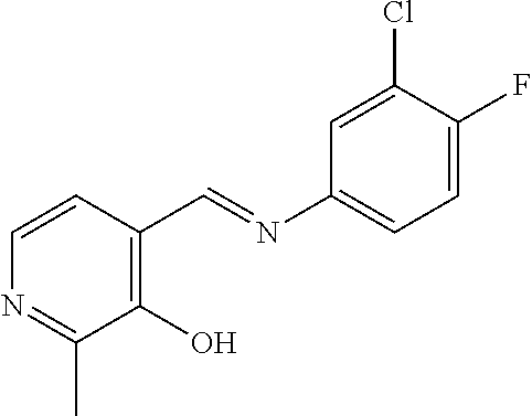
N1=C(C)C(O)=C(C=NC2=CC=C(F)C(Cl)=C2)C=C1
